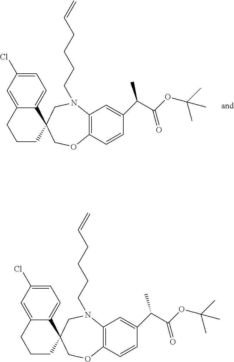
C1=C(Cl)C=C2C(=C1)C1(CCC2)COC2=C(N(CCCCC=C)C1)C=C(C(C(OC(C)(C)C)=O)C)C=C2.C1=C(Cl)C=C2C(=C1)C1(CCC2)COC2=C(N(CCCCC=C)C1)C=C(C(C(OC(C)(C)C)=O)C)C=C2
